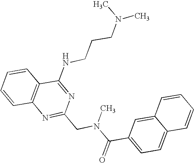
C1=CC2=C(C=C1)C(NCCCN(C)C)=NC(CN(C(C1=CC=C3C(=C1)C=CC=C3)=O)C)=N2
